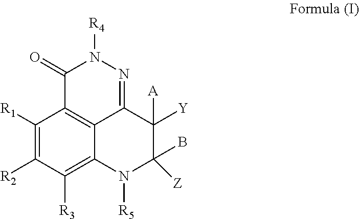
N1([R4])N=C2C3=C(C([R1])=C([R2])C([R3])=C3N([R5])C([Z])(B)C2([A])[Y])C1=O
